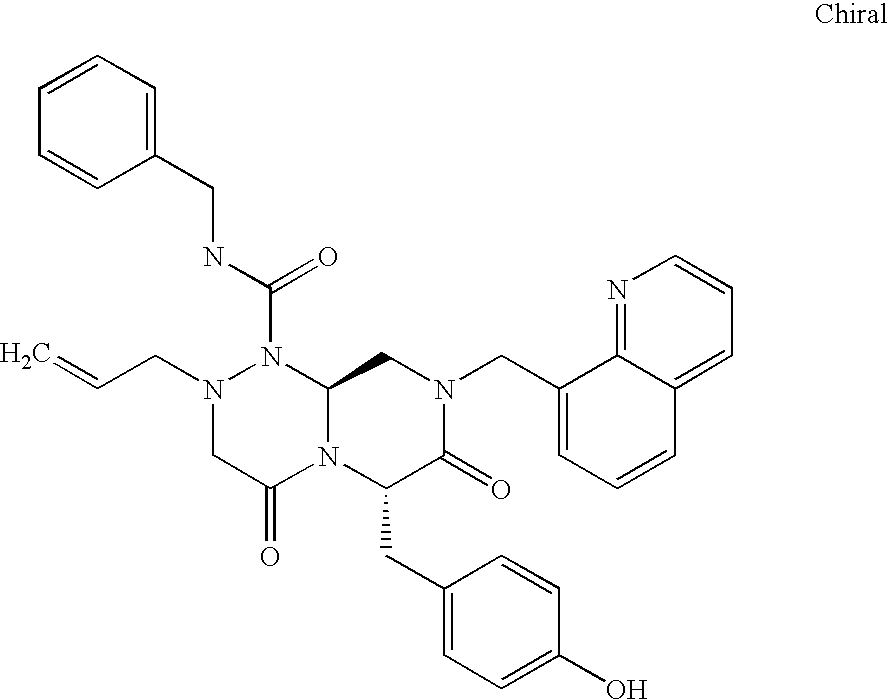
C1=CC=C(CNC(N2N(CC=C)CC(=O)N3C2CN(CC2=CC=CC4=CC=CN=C24)C(=O)C3CC2=CC=C(O)C=C2)=O)C=C1
